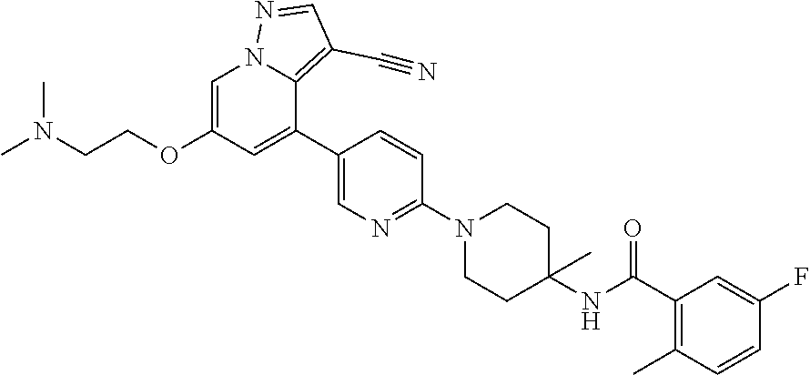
C1=C(OCCN(C)C)C=C(C2=CN=C(N3CCC(NC(C4=C(C)C=CC(F)=C4)=O)(C)CC3)C=C2)C2=C(C#N)C=NN12
